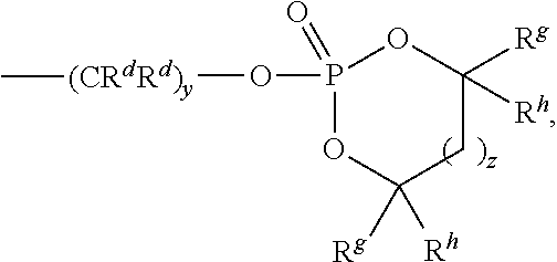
P1(O[(CRdRd)y]C)(=O)OC([Rg])([Rh])CC([Rh])([Rg])O1
